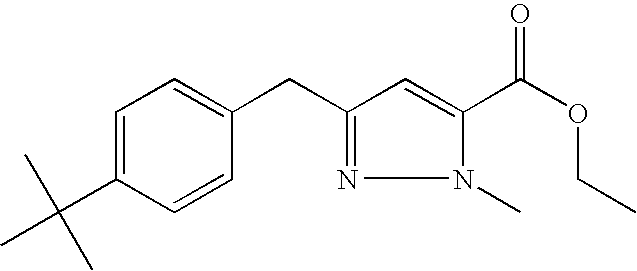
C1=C(C(C)(C)C)C=CC(CC2=NN(C)C(C(OCC)=O)=C2)=C1
